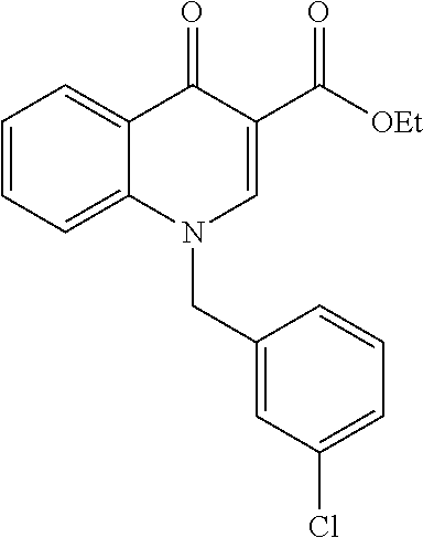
C1=CC=C2C(=C1)C(=O)C(C([OEt])=O)=CN2CC1=CC(Cl)=CC=C1
